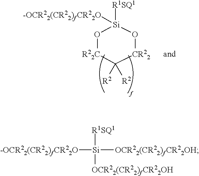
O1[R22C]C([R2])([R2])[CR22]O[Si]1([R1SQ1])[-OCR22(CR22)fCR22O].[-OCR22(CR22)fCR22O][Si]([OCR22(CR22)fCR22OH])([R1SQ1])[OCR22(CR22)fCR22OH]
